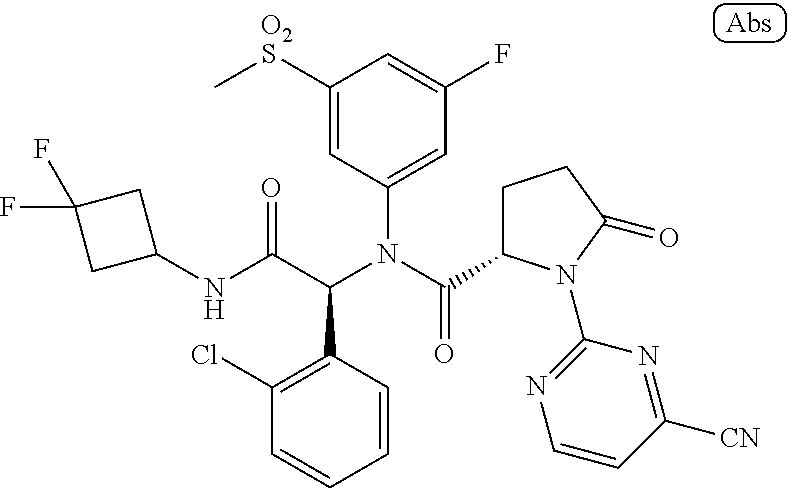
C1(NC(C(N(C(=O)C2CCC(=O)N2C2=NC=CC([CN])=N2)C2=CC(F)=CC([O2S]C)=C2)C2=C(Cl)C=CC=C2)=O)CC(F)(F)C1
